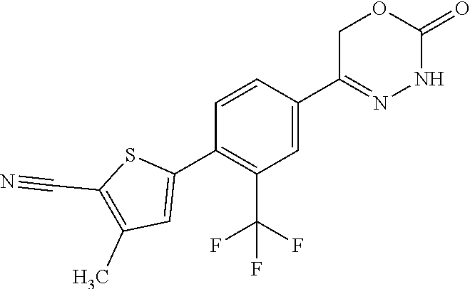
C1=CC(C2=NNC(=O)OC2)=CC(C(F)(F)F)=C1C1=CC(C)=C(C#N)S1
